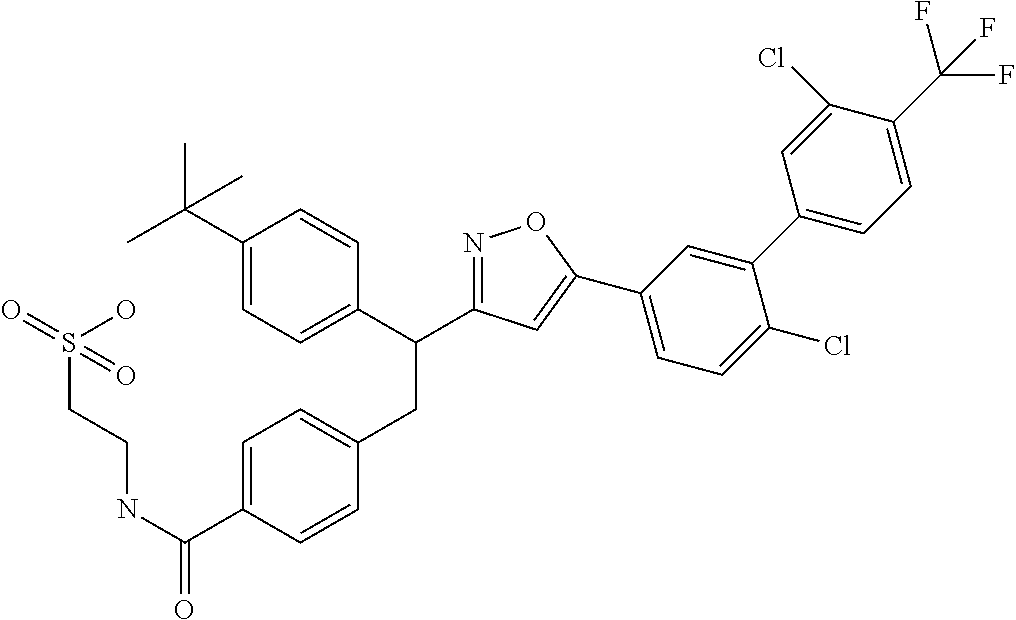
C1(C(C)(C)C)=CC=C(C(CC2=CC=C(C(NCCS(=O)(O)=O)=O)C=C2)C2=NOC(C3=CC=C(Cl)C(C4=CC=C(C(F)(F)F)C(Cl)=C4)=C3)=C2)C=C1
